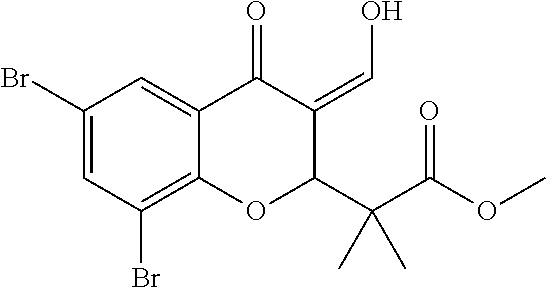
C1(Br)=CC(Br)=C2C(=C1)C(=O)C(=CO)C(C(C(OC)=O)(C)C)O2
